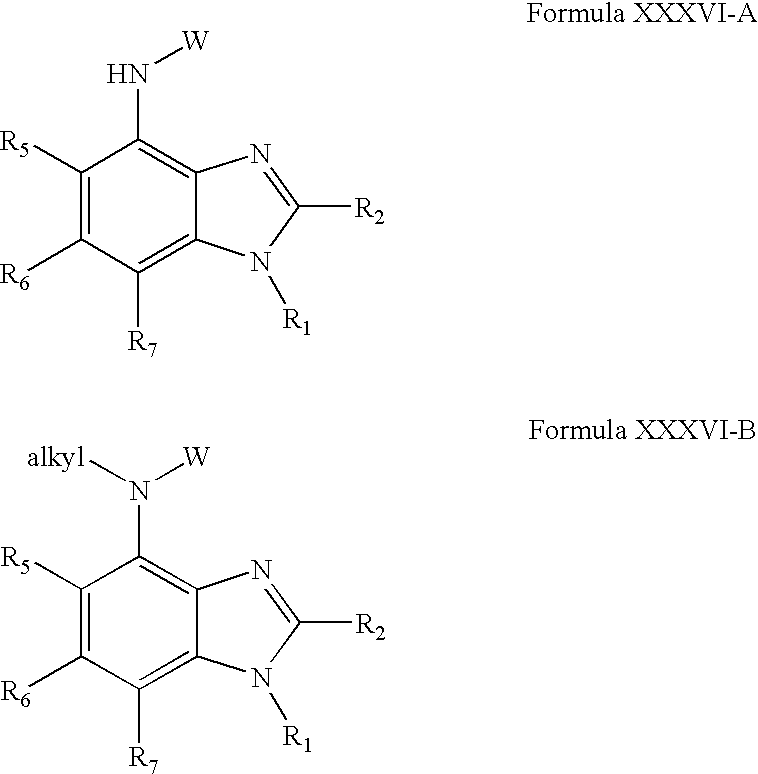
C1([R5])=C([R6])C([R7])=C2C(=C1N[W])N=C([R2])N2[R1].C1([R5])=C([R6])C([R7])=C2C(=C1N([W])[alkyl])N=C([R2])N2[R1]
